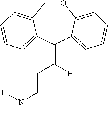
O1CC2=CC=CC=C2C(=C([H])CCN([H])C)C2=CC=CC=C12
